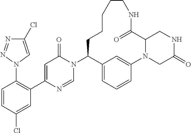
N1(C2C3=CC=CC(=C3)N3C(C(=O)NCCCCC2)CNC(=O)C3)C(=O)C=C(C2=C(N3C=C(Cl)N=N3)C=CC(Cl)=C2)N=C1
